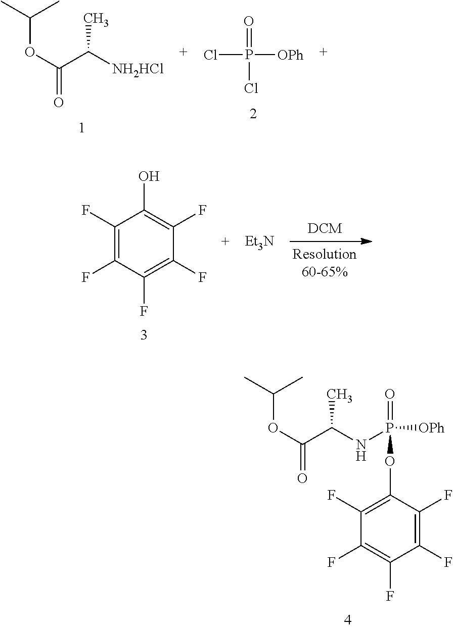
O=P(Cl)([OPh])Cl.O(C(C([NH2HCl])C)=O)C(C)C.C1(F)=C(F)C(F)=C(F)C(F)=C1O.[Et3N].C1(F)=C(OP(=O)([OPh])NC(C(OC(C)C)=O)C)C(F)=C(F)C(F)=C1F
